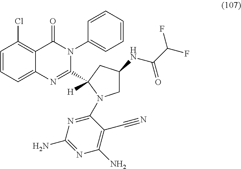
C1=CC=C2C(=C1Cl)C(=O)N(C1=CC=CC=C1)C(C1([H])CC(NC(C(F)F)=O)CN1C1=NC(N)=NC(N)=C1C#N)=N2
